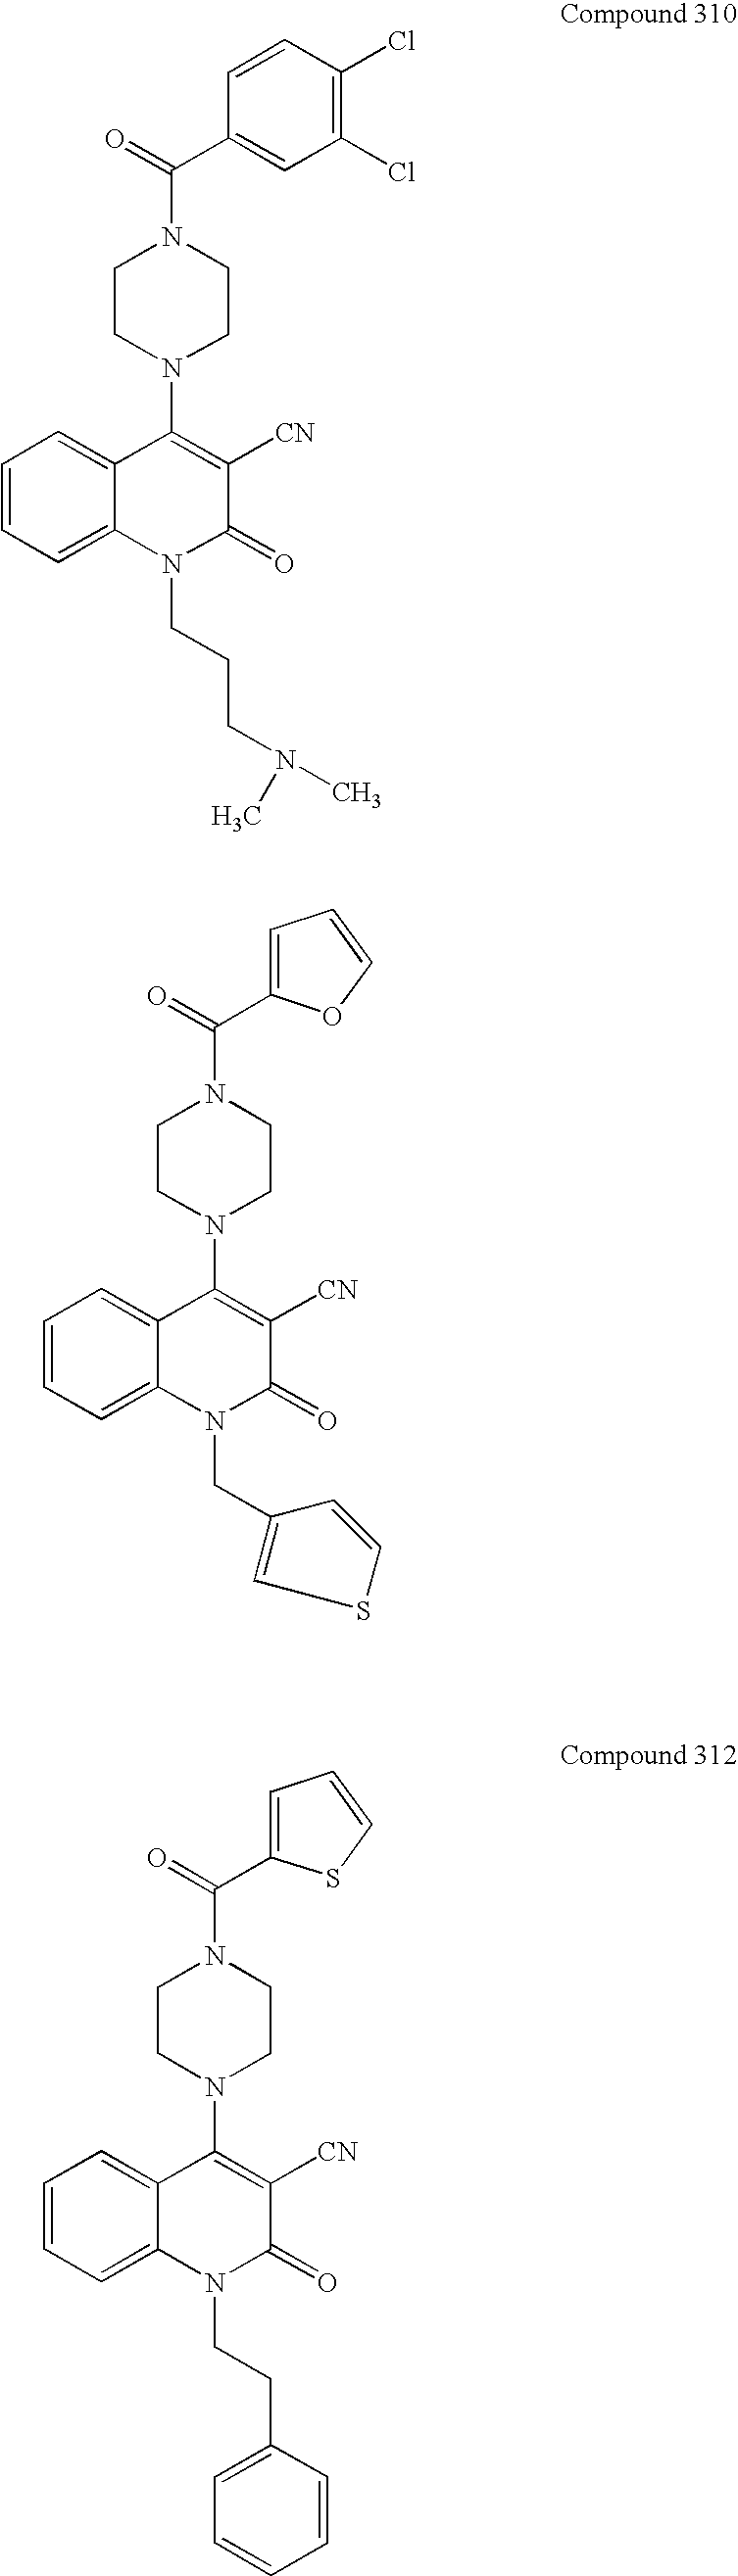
C(=O)(N1CCN(C2=C([CN])C(=O)N(CCCN(C)C)C3=CC=CC=C23)CC1)C1=CC(Cl)=C(Cl)C=C1.C(=O)(N1CCN(C2=C([CN])C(=O)N(CCC3=CC=CC=C3)C3=CC=CC=C23)CC1)C1=CC=CS1.C(=O)(N1CCN(C2=C([CN])C(=O)N(CC3=CSC=C3)C3=CC=CC=C23)CC1)C1=CC=CO1
